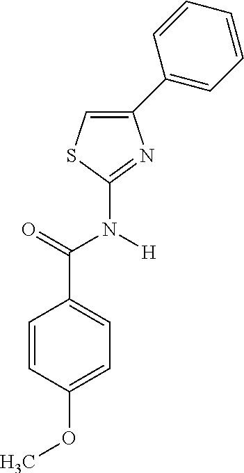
C1(C2=CC=CC=C2)=CSC(N(C(C2=CC=C(OC)C=C2)=O)[H])=N1
